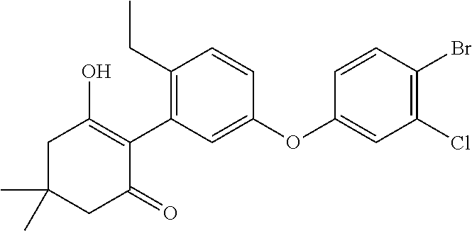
C1C(C)(C)CC(=O)C(C2=C(CC)C=CC(OC3=CC(Cl)=C(Br)C=C3)=C2)=C1O
